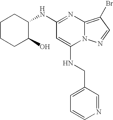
C1(NC2CCCCC2O)=NC2=C(Br)C=NN2C(NCC2=CC=CN=C2)=C1
